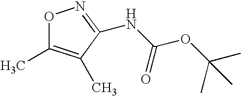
O1C(C)=C(C)C(NC(OC(C)(C)C)=O)=N1
